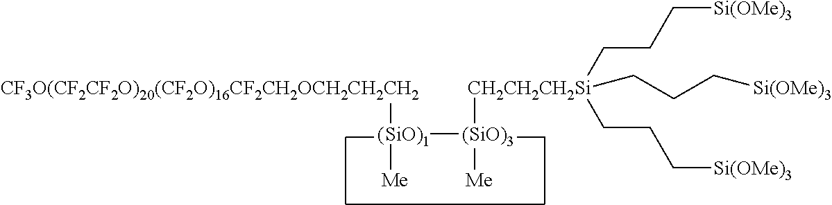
[CF3O(CF2CF2O)20(CF2O)16CF2CH2OCH2CH2CH2][SiO)1]([(SiO)3]([Me])[CH2CH2CH2Si](CCC[Si(OMe)3])(CCC[Si(OMe)3])CCC[Si(OMe)3])[Me]
